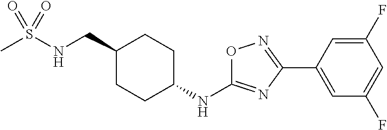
CS(NCC1CCC(NC2=NC(C3=CC(F)=CC(F)=C3)=NO2)CC1)(=O)=O
